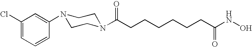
ClC1=CC=CC(N2CCN(C(CCCCCCC(NO)=O)=O)CC2)=C1
